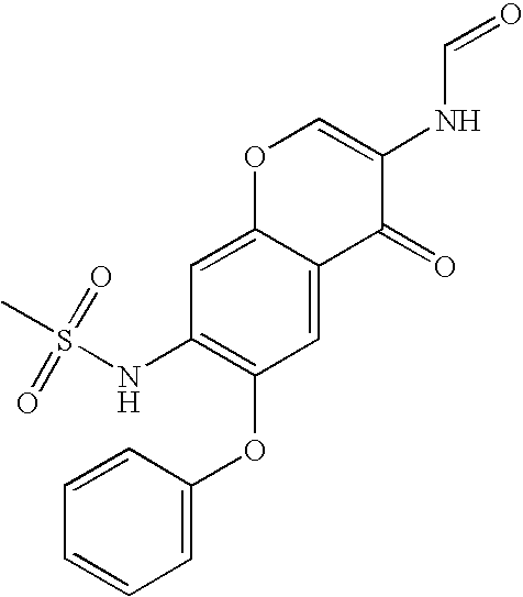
CS(NC1=C(OC2=CC=CC=C2)C=C2C(=C1)OC=C(NC=O)C2=O)(=O)=O
